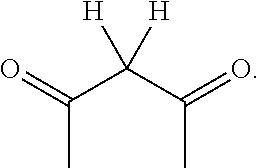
C(C)(=O)C(C(=O)C)([H])[H]
